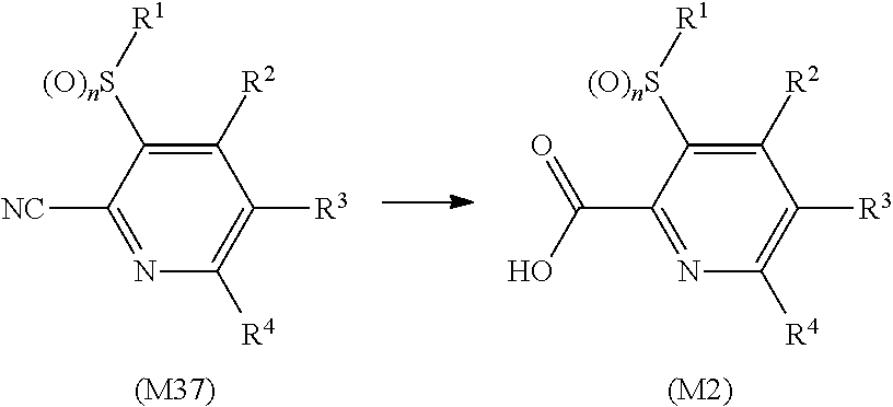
[NC]C1=NC([R4])=C([R3])C([R2])=C1[(O)nS][R1].[(M37)].C(C1=NC([R4])=C([R3])C([R2])=C1[(O)nS][R1])(=O)O.[(M2)]
